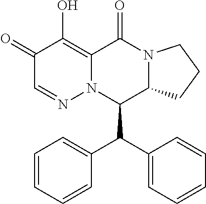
C1=CC=CC=C1C(C1=CC=CC=C1)C1C2N(CCC2)C(=O)C2=C(O)C(=O)C=NN12
